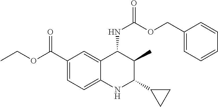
C1(C(OCC)=O)=CC=C2C(=C1)C(NC(=O)OCC1=CC=CC=C1)C(C)C(C1CC1)N2
